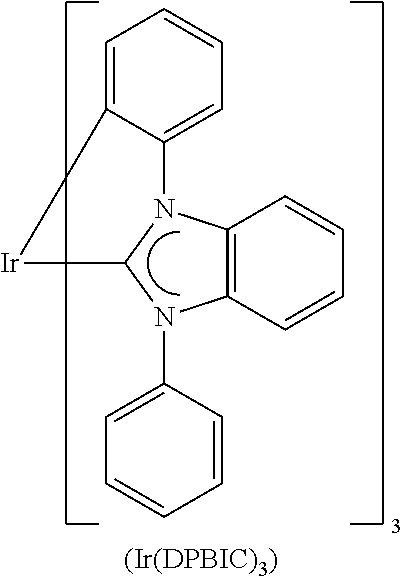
C1=C2C(=CC=C1)N1C3=C(C=CC=C3)N(C3=CC=CC=C3)C1[Ir]2.[(Ir(DPBIC)3)]
